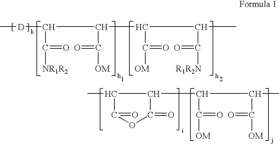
C1(C)C(=O)OC(=O)C1C(C([OM])=O)C(C([OM])=O)C.C[D]C(C(C(=O)[OM])C(C([OM])=O)C(C(=O)[R1R2N])C)C([NR1R2])=O
